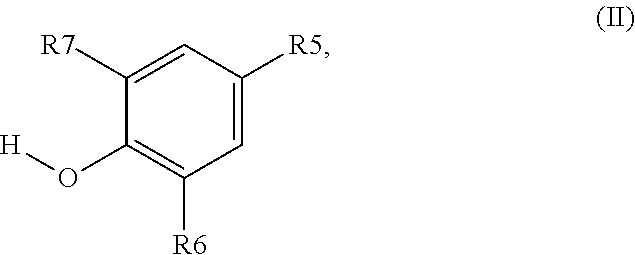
C1=C([R5])C=C([R7])C(O[H])=C1[R6]
